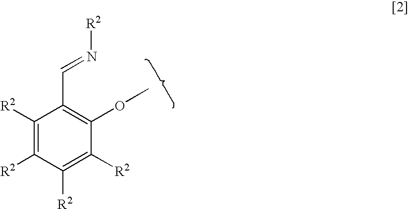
C1([R2])=C([R2])C([R2])=C([R2])C(OC)=C1C=N[R2]
